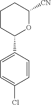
C1=CC(C2OC([CN])CCC2)=CC=C1Cl
